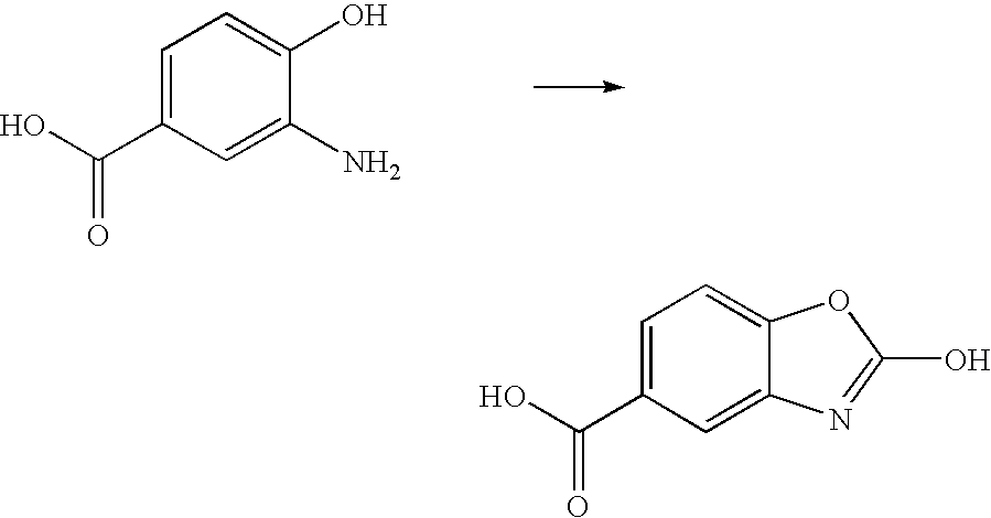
C1=C(C(O)=O)C=C(N)C(O)=C1.C1=C(C(O)=O)C=C2C(=C1)OC(O)=N2
